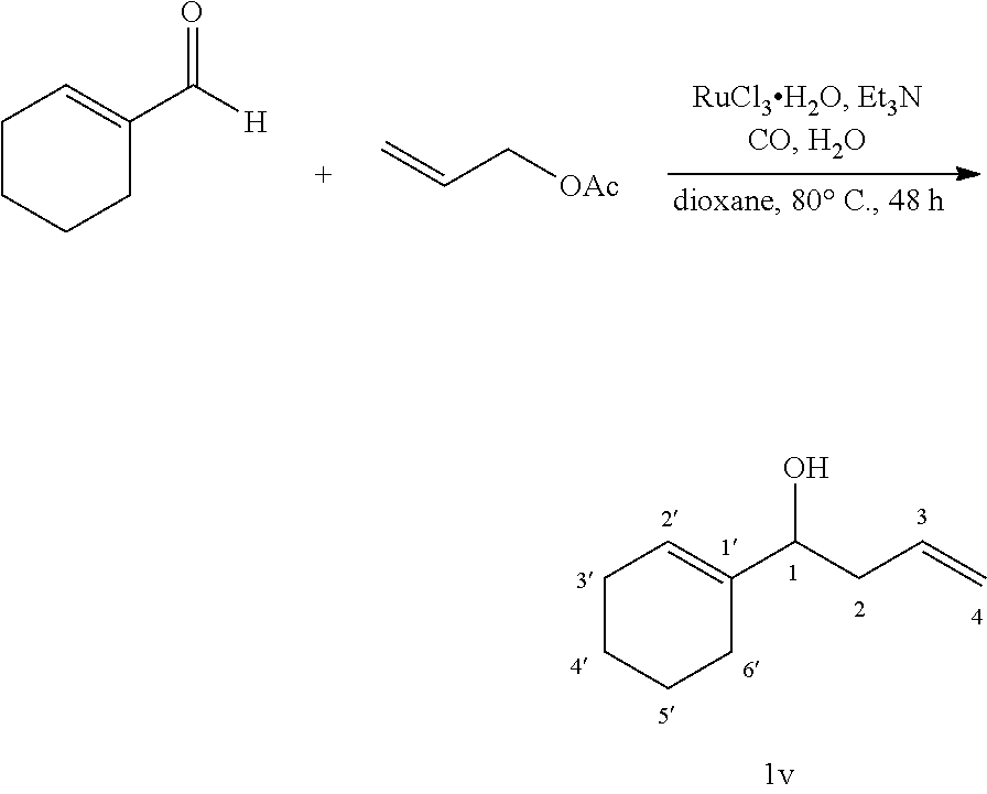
C1CCCC(C(CC=C)O)=C1.C1CCCC(C([H])=O)=C1.C=CC[OAc]
